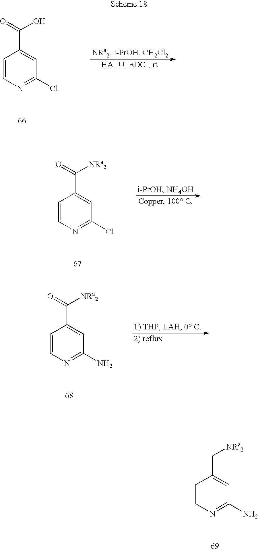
C1=CN=C(Cl)C=C1C(=O)O.C1=CN=C(Cl)C=C1C(=O)[NRa2].C1=CN=C(N)C=C1C(=O)[NRa2].C1=CN=C(N)C=C1C[NRa2]
